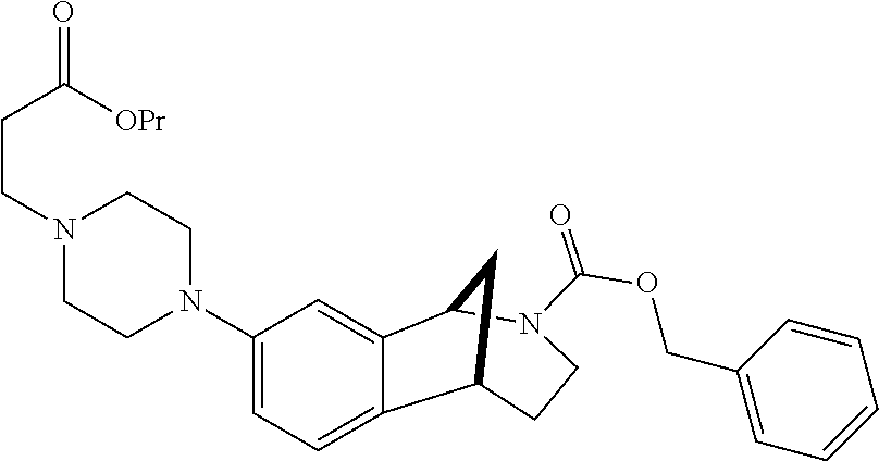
C12=CC=C(N3CCN(CCC([OPr])=O)CC3)C=C1C1N(C(=O)OCC3=CC=CC=C3)CCC2C1
